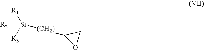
[R2][Si]([R1])([R3])[(CH2)]C1OC1
